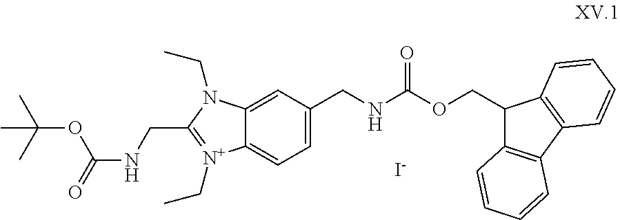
[I-].C1=C(CNC(=O)OCC2C3=C(C4=C2C=CC=C4)C=CC=C3)C=C2C(=C1)[N+](CC)=C(CNC(OC(C)(C)C)=O)N2CC
